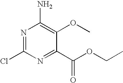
N1=C(Cl)N=C(C(OCC)=O)C(OC)=C1N
